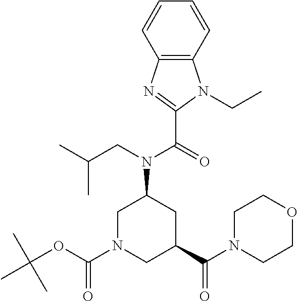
C12=C(C=CC=C1)N(CC)C(C(=O)N(CC(C)C)C1CC(C(N3CCOCC3)=O)CN(C(OC(C)(C)C)=O)C1)=N2
